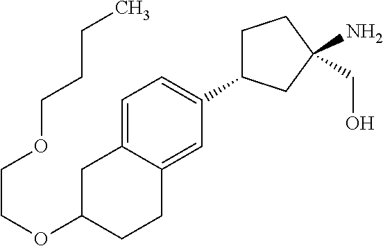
C1C(C2=CC=C3C(=C2)CCC(OCCOCCCC)C3)CC(N)(CO)C1
